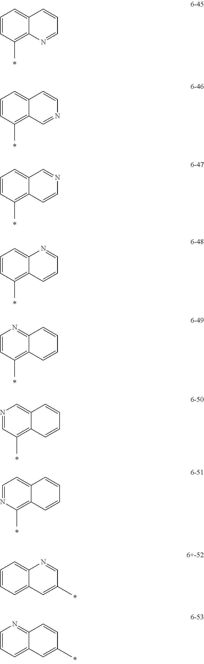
C1=CC(C)=C2C(=C1)C=CC=N2.C1=CC(C)=C2C(=C1)C=CN=C2.C1=CC(C)=C2C(=C1)C=NC=C2.C1=CC(C)=C2C(=C1)N=CC=C2.C1=CC(C)=C2C(=N1)C=CC=C2.N1=CC(C)=C2C(=C1)C=CC=C2.C1=NC(C)=C2C(=C1)C=CC=C2.C1=CC=C2C(=C1)N=CC(C)=C2.C1=CC=C2C(=N1)C=CC(C)=C2
